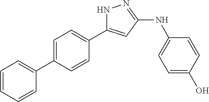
C1=C(C2=CC=CC=C2)C=CC(C2=CC(NC3=CC=C(O)C=C3)=NN2)=C1
